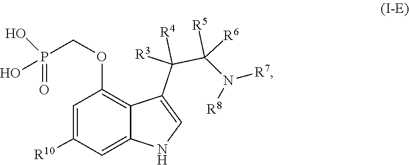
C(OC1=C2C(C([R3])([R4])C([R5])([R6])N([R7])[R8])=CNC2=CC([R10])=C1)P(=O)(O)O
